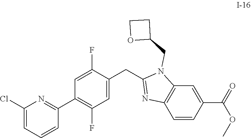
C1(Cl)=CC=CC(C2=C(F)C=C(CC3=NC4=C(N3CC3CCO3)C=C(C(=O)OC)C=C4)C(F)=C2)=N1
